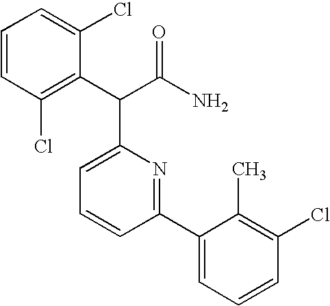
C1=CC=C(Cl)C(C(C(N)=O)C2=CC=CC(C3=CC=CC(Cl)=C3C)=N2)=C1Cl
